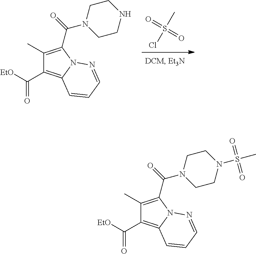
ClS(C)(=O)=O.C1(C)=C(C(=O)N2CCNCC2)N2C(=C1C([EtO])=O)C=CC=N2.C1(C)=C(C(=O)N2CCN(S(C)(=O)=O)CC2)N2C(=C1C([EtO])=O)C=CC=N2
